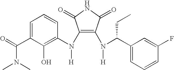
C1(N(C2=C(O)C(C(=O)N(C)C)=CC=C2)[H])=C(N(C(CC)C2=CC=CC(F)=C2)[H])C(=O)NC1=O
